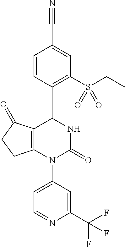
C1=CC(C2C3=C(N(C4=CC=NC(C(F)(F)F)=C4)C(=O)N2)CCC3=O)=C(S(=O)(CC)=O)C=C1C#N
